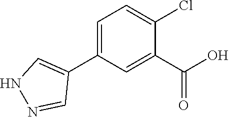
C1=C(C2=CNN=C2)C=C(C(O)=O)C(Cl)=C1
